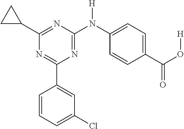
C1=CC=C(Cl)C=C1C1=NC(C2CC2)=NC(N(C2=CC=C(C(O[H])=O)C=C2)[H])=N1
